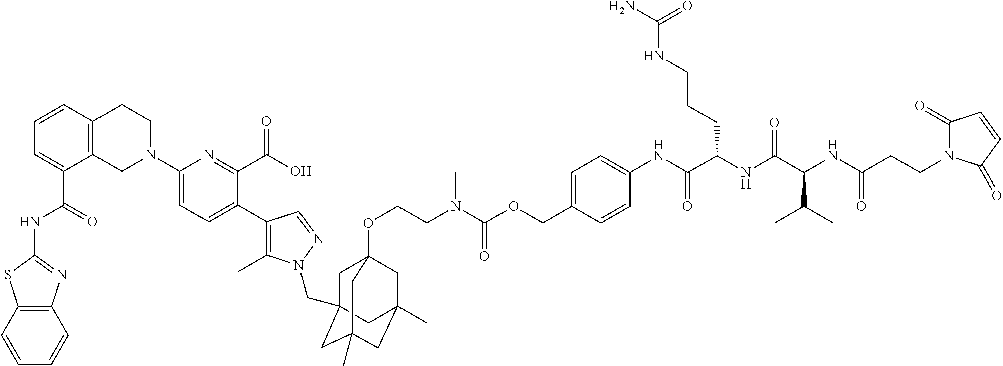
C12=C(C=CC=C1)N=C(NC(C1=CC=CC3=C1CN(C1=CC=C(C4=C(C)N(CC56CC7(OCCN(C(OCC8=CC=C(NC(C(NC(C(NC(CCN9C(=O)C=CC9=O)=O)C(C)C)=O)CCCNC(N)=O)=O)C=C8)=O)C)CC(C)(CC(C)(C5)C7)C6)N=C4)C(C(O)=O)=N1)CC3)=O)S2
